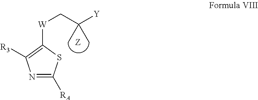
N1=C([RA])SC([W]CC([Y])(C)C)=C1[R3]
